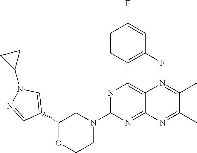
C1(C2=CN(C3CC3)N=C2)OCCN(C2=NC(C3=C(F)C=C(F)C=C3)=C3C(=N2)N=C(C)C(C)=N3)C1
